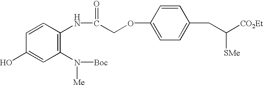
C1=CC(OCC(NC2=C(N([Boc])[Me])C=C(O)C=C2)=O)=CC=C1CC([CO2Et])[SMe]
